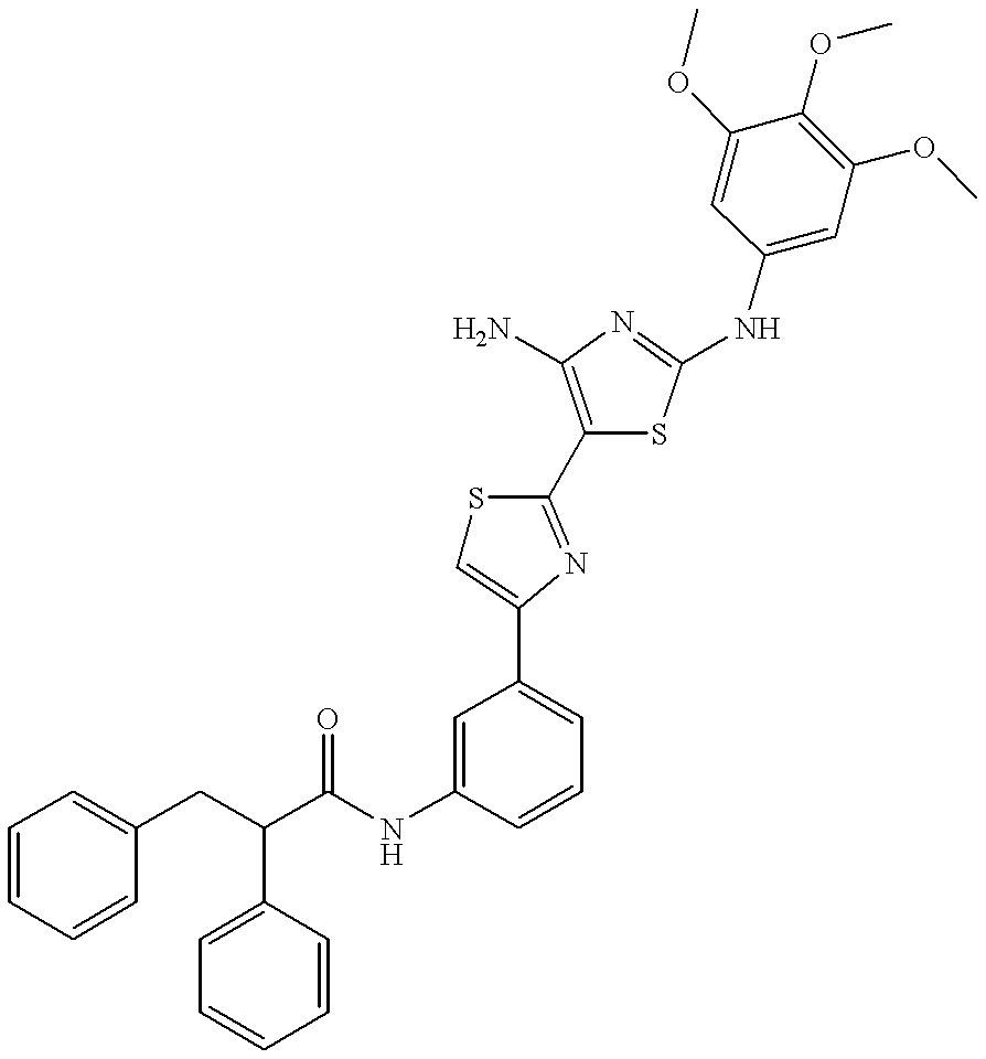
C(NC1=CC(C2=CSC(C3=C(N)N=C(NC4=CC(OC)=C(OC)C(OC)=C4)S3)=N2)=CC=C1)(=O)C(CC1=CC=CC=C1)C1=CC=CC=C1
